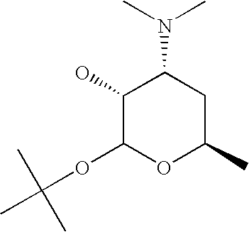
C1(O)C(OC(C)(C)C)OC(C)CC1N(C)C
